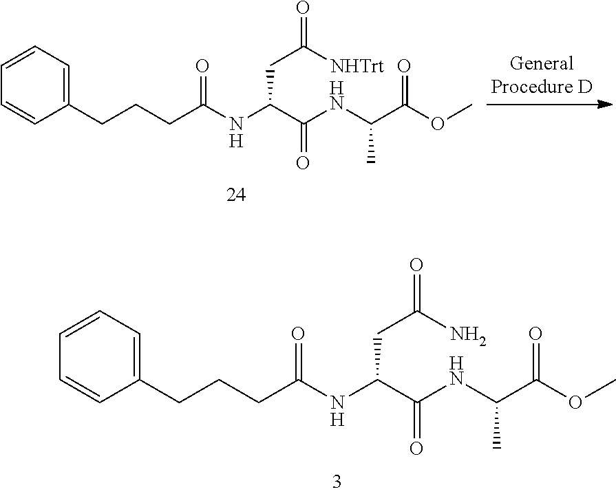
N(C(C(NC(C)C(=O)OC)=O)CC(=O)[NHTrt])C(CCCC1=CC=CC=C1)=O.N(C(C(NC(C)C(=O)OC)=O)CC(=O)N)C(CCCC1=CC=CC=C1)=O
